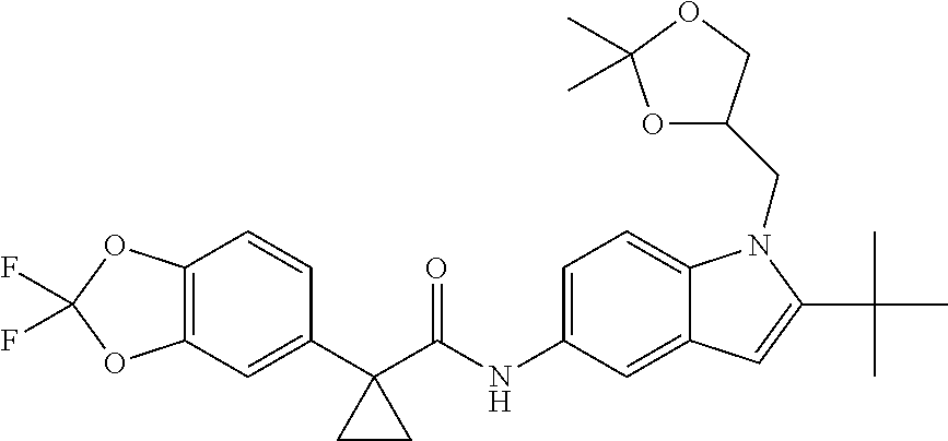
C1(C2(C(NC3=CC=C4C(=C3)C=C(C(C)(C)C)N4CC3OC(C)(C)OC3)=O)CC2)=CC2=C(C=C1)OC(F)(F)O2
